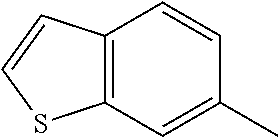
C12=C(C=CS1)C=CC(C)=C2
